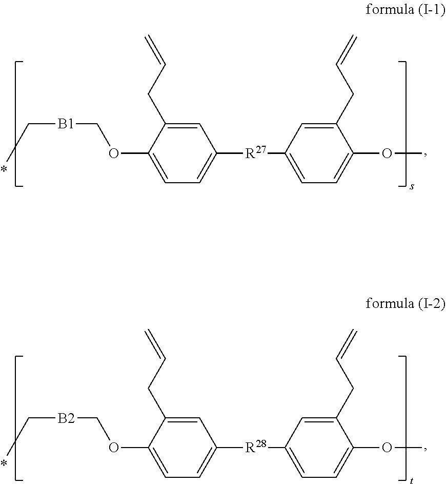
CC[B1]COC1=CC=C([R27]C2=CC=C(OC)C(CC=C)=C2)C=C1CC=C.CC[B2]COC1=CC=C([R28]C2=CC=C(OC)C(CC=C)=C2)C=C1CC=C
